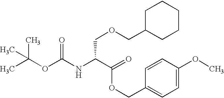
CC(OC(NC(C(=O)OCC1=CC=C(OC)C=C1)COCC1CCCCC1)=O)(C)C
